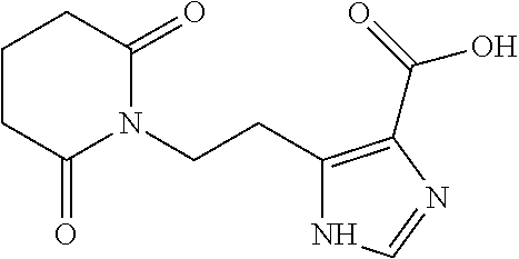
C(CN1C(=O)CCCC1=O)C1=C(C(O)=O)N=CN1
